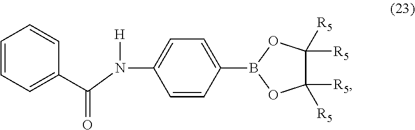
C1=CC=C(C(N(C2=CC=C(B3OC([R5])([R5])C([R5])([R5])O3)C=C2)[H])=O)C=C1
